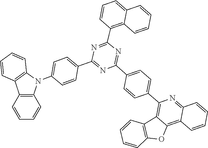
N1=C(C2=C3C(=CC=C2)C=CC=C3)N=C(C2=CC=C(C3=C4C(=C5C(=N3)C=CC=C5)OC3=C4C=CC=C3)C=C2)N=C1C1=CC=C(N2C3=C(C=CC=C3)C3=C2C=CC=C3)C=C1
